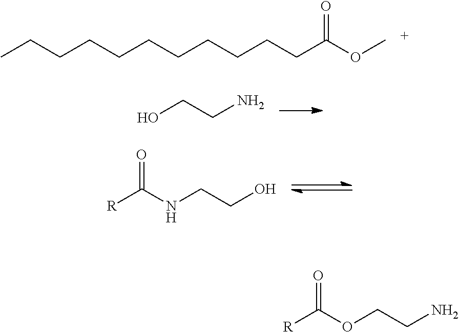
CCCCCCCCCCCC(OC)=O.OCCN.[R]C(NCCO)=O.[R]C(OCCN)=O
